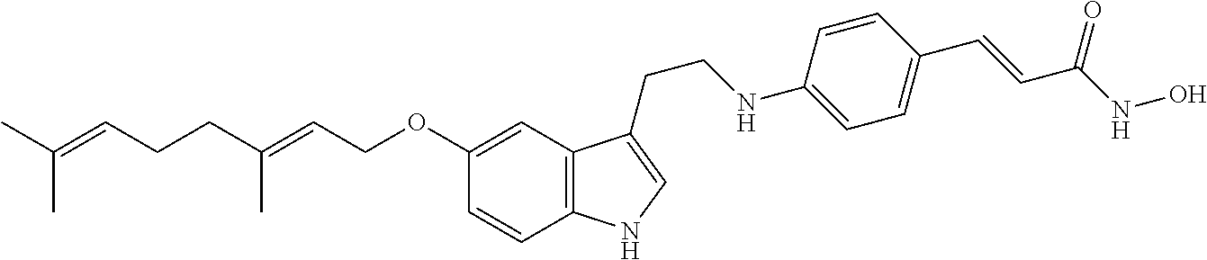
CC(=CCCC(=CCOC1=CC2=C(C=C1)NC=C2CCNC1=CC=C(C=CC(=O)NO)C=C1)C)C
